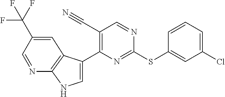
C1=C(C2=C(C#N)C=NC(SC3=CC(Cl)=CC=C3)=N2)C2=C(N1)N=CC(C(F)(F)F)=C2
